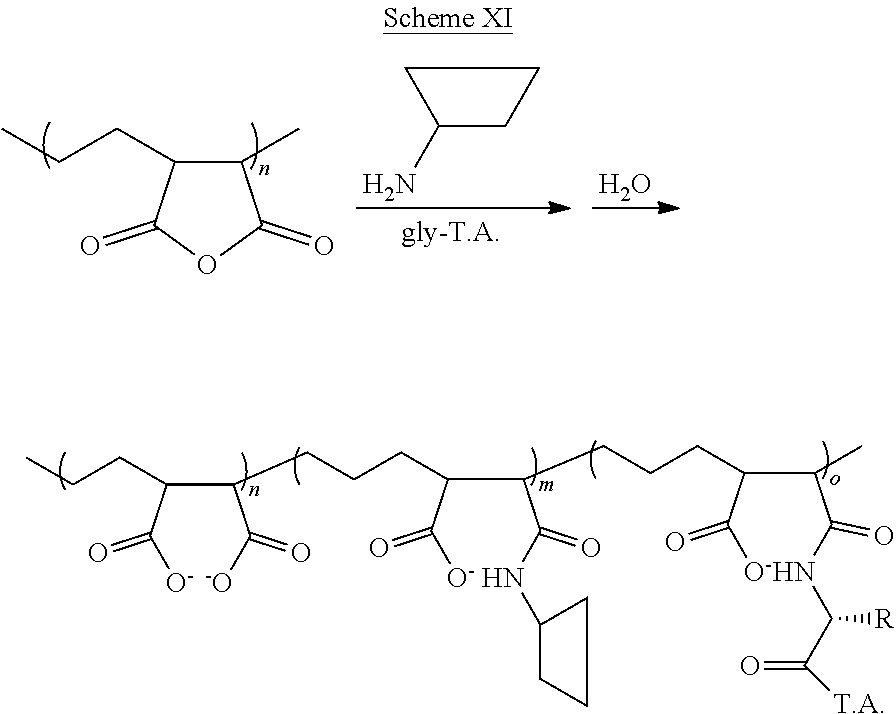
C1(C)C(CCC)C(=O)OC1=O.C1(N)CCC1.O.C(C(C(=O)[O-])CCC)(C(=O)[-O])CCCC(C(C(=O)NC1CCC1)CCCC(C(C(=O)NC([R])C([T.A])=O)C)C([O-])=O)C(=O)[O-]
